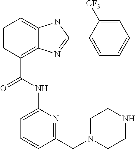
C1=CC(C(NC2=CC=CC(CN3CCNCC3)=N2)=O)=C2C(=C1)NC(C1=CC=CC=C1[CF3])=N2
